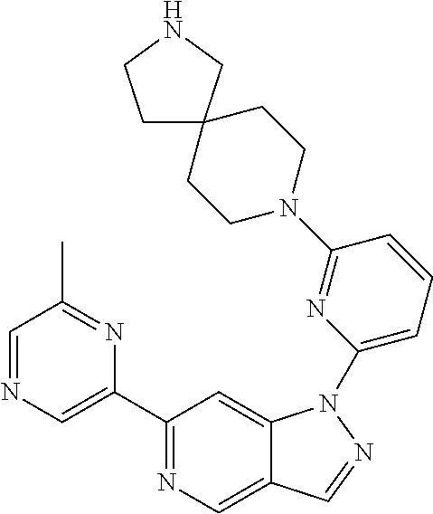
C1(C2=CN=CC(C)=N2)=NC=C2C(=C1)N(C1=CC=CC(N3CCC4(CC3)CCNC4)=N1)N=C2
